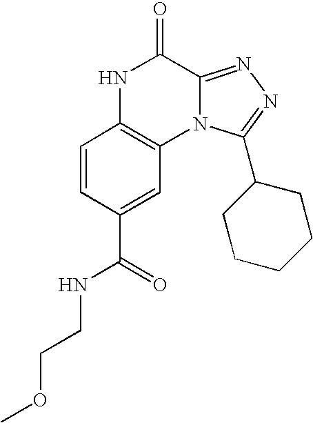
C1=CC(C(=O)NCCOC)=CC2=C1NC(=O)C1=NN=C(C3CCCCC3)N21
